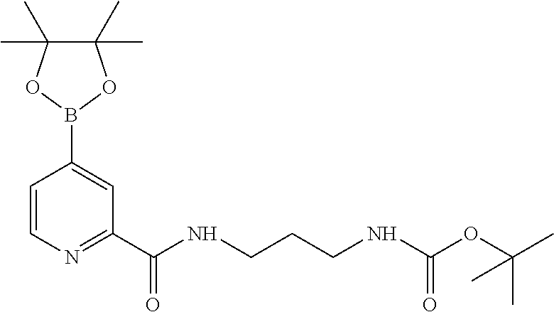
C1=CN=C(C(NCCCNC(=O)OC(C)(C)C)=O)C=C1B1OC(C)(C)C(C)(C)O1
